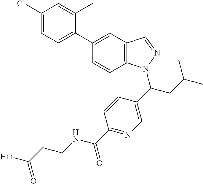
C1(C2=CC3=C(C=C2)N(C(CC(C)C)C2=CN=C(C(NCCC(O)=O)=O)C=C2)N=C3)=CC=C(Cl)C=C1C
